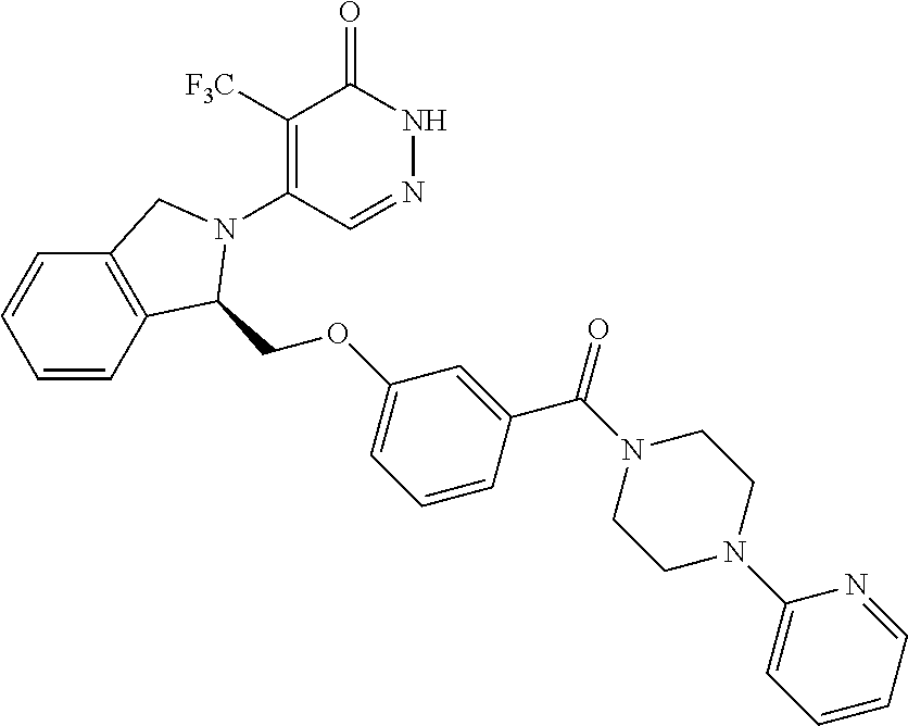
C1([F3C])=C(N2C(COC3=CC=CC(C(=O)N4CCN(C5=CC=CC=N5)CC4)=C3)C3=C(C=CC=C3)C2)C=NNC1=O
